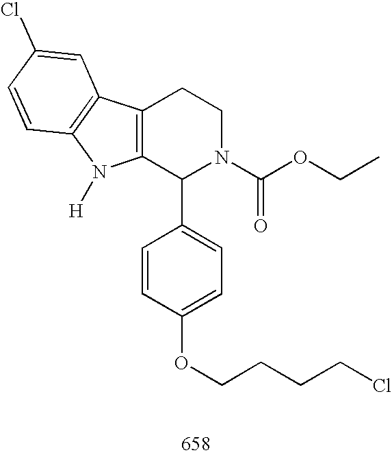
C12=C(C(C3=CC=C(OCCCCCl)C=C3)N(C(OCC)=O)CC1)N([H])C1=C2C=C(Cl)C=C1
